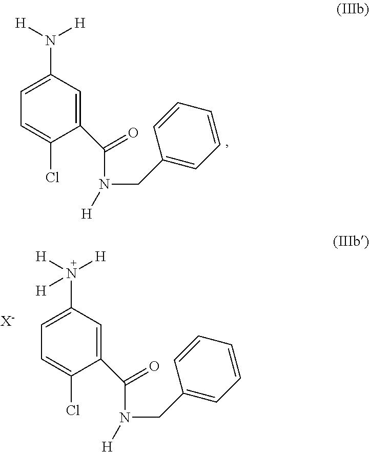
C1(C(N(CC2=CC=CC=C2)[H])=O)=CC(N([H])([H])[H])=CC=C1Cl.[X-].C1(C(N(CC2=CC=CC=C2)[H])=O)=CC(N([H])[H])=CC=C1Cl
